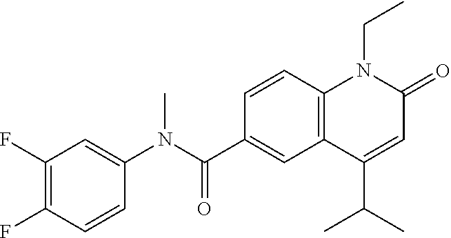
C1(N(C(C2=CC3=C(C=C2)N(CC)C(=O)C=C3C(C)C)=O)C)=CC(F)=C(F)C=C1
